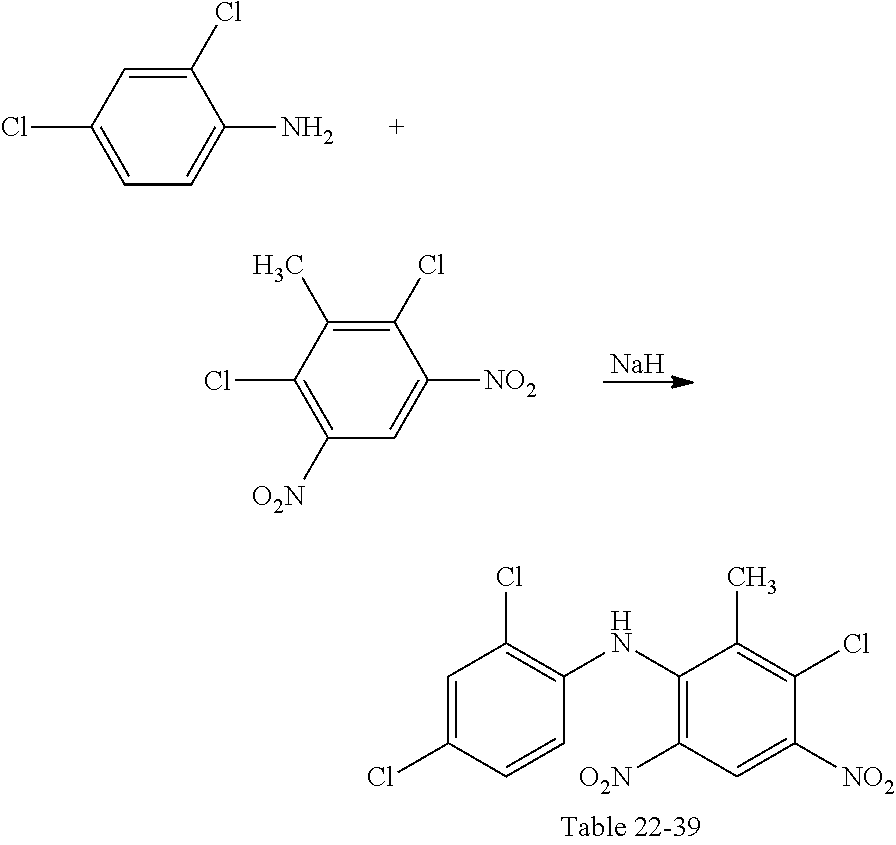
ClC1=CC=C(N)C(Cl)=C1.ClC1=C([O2N])C=C([NO2])C(Cl)=C1C.[Na].C1=C(Cl)C=CC(NC2=C([O2N])C=C([NO2])C(Cl)=C2C)=C1Cl
